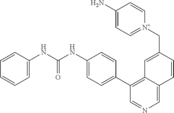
C1(C2=C3C(=CN=C2)C=CC(C[N+]2=CC=C(N)C=C2)=C3)=CC=C(NC(NC2=CC=CC=C2)=O)C=C1
